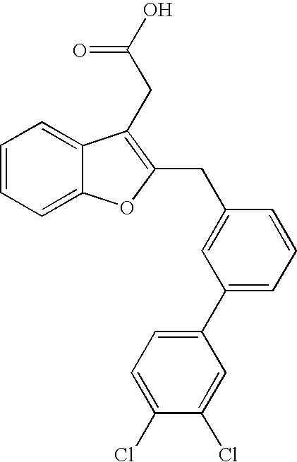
C1=CC=C2C(=C1)C(CC(=O)O)=C(CC1=CC(C3=CC=C(Cl)C(Cl)=C3)=CC=C1)O2
